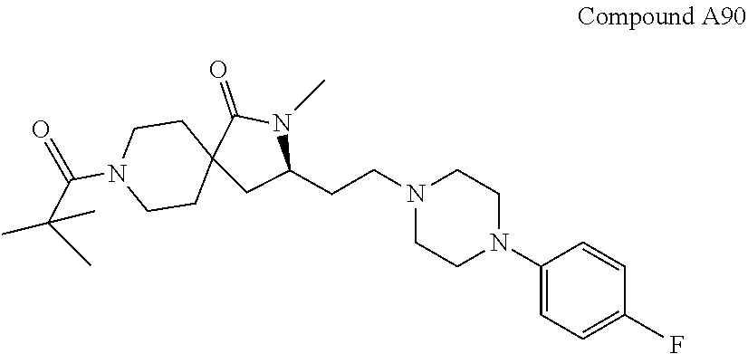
C1=CC(N2CCN(CCC3N(C)C(=O)C4(C3)CCN(C(=O)C(C)(C)C)CC4)CC2)=CC=C1F
